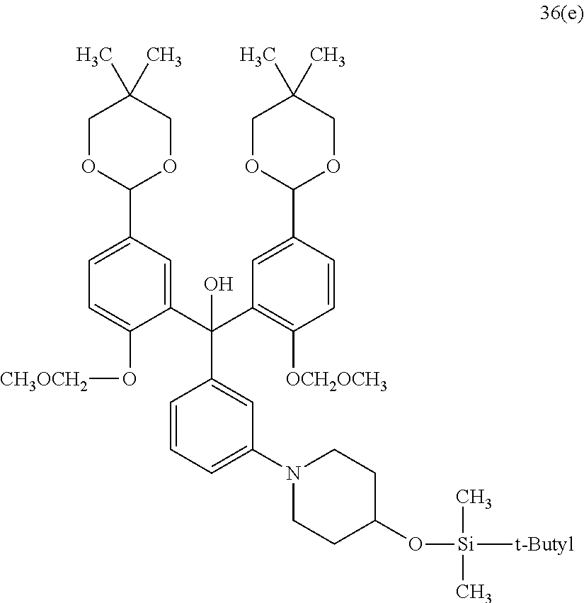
C1=CC=C(N2CCC(O[Si](C)(C)[t-Butyl])CC2)C=C1C(C1=CC(C2OCC(C)(C)CO2)=CC=C1O[CH3OCH2])(C1=C([OCH2OCH3])C=CC(C2OCC(C)(C)CO2)=C1)O
